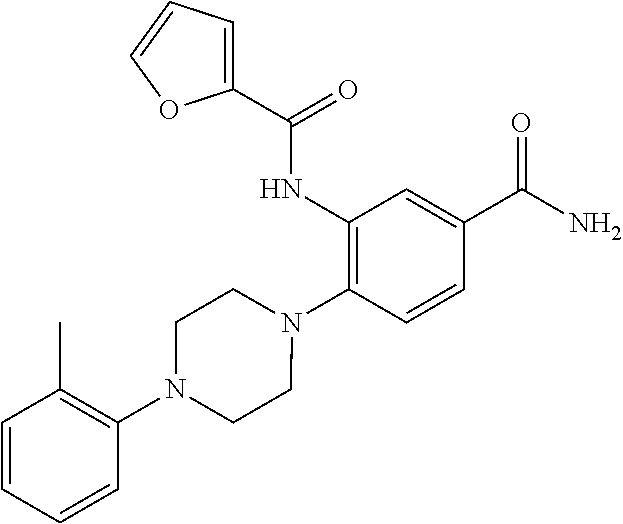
C1(NC(=O)C2=CC=CO2)=C(N2CCN(C3=C(C)C=CC=C3)CC2)C=CC(C(N)=O)=C1
